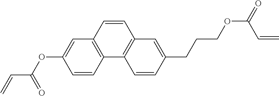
C(C(OC1=CC2=C(C=C1)C1=C(C=C(CCCOC(=O)C=C)C=C1)C=C2)=O)=C
